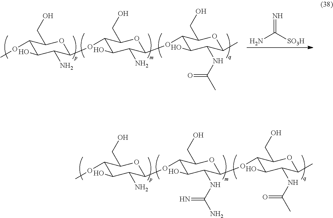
C1(OC)C(O)C(N)C(OC2C(O)C(NC(N)=N)C(OC3C(O)C(NC(=O)C)C(C)OC3CO)OC2CO)OC1CO.C1(OC)C(O)C(N)C(OC2C(O)C(N)C(OC3C(O)C(NC(=O)C)C(C)OC3CO)OC2CO)OC1CO.N=C([SO3H])N
